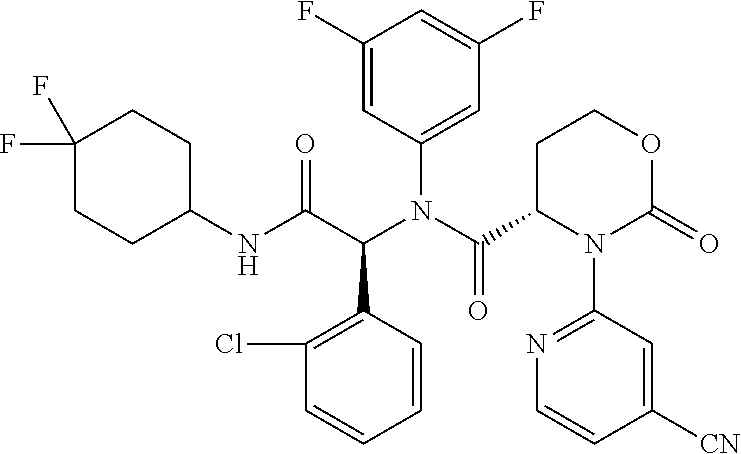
C1(F)=CC(N(C(C2N(C3=NC=CC([CN])=C3)C(=O)OCC2)=O)C(C(NC2CCC(F)(F)CC2)=O)C2=C(Cl)C=CC=C2)=CC(F)=C1
